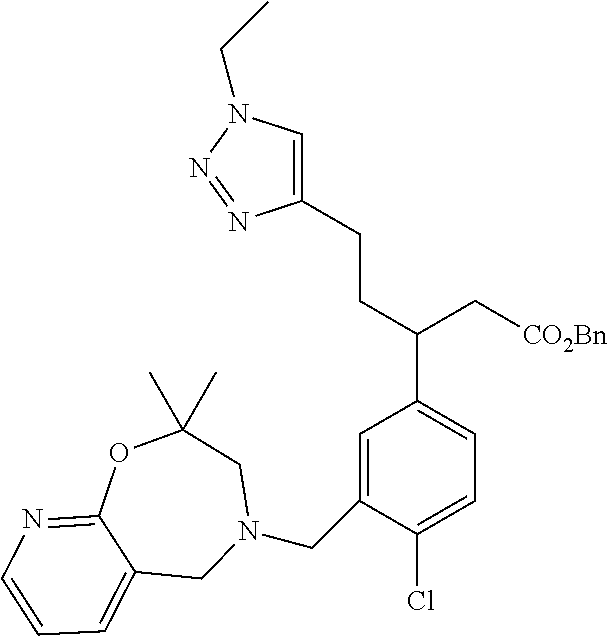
C1=C(CN2CC(C)(C)OC3=NC=CC=C3C2)C(Cl)=CC=C1C(CCC1=CN(CC)N=N1)C[CO2Bn]
